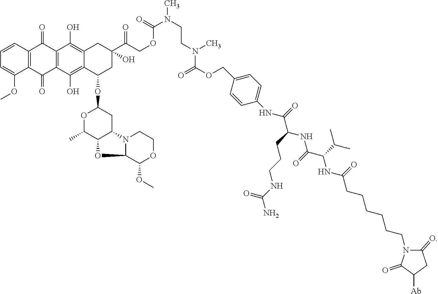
C12=C(C=CC=C1OC)C(=O)C1=C(C2=O)C(O)=C2C(=C1O)CC(C(COC(=O)N(C)CCN(C(=O)OCC1=CC=C(NC(=O)C(CCCNC(=O)N)NC(=O)C(NC(CCCCCCN3C(=O)CC([Ab])C3=O)=O)C(C)C)C=C1)C)=O)(O)CC2OC1OC(C)C2C(C1)N1C(O2)C(OC)OCC1
